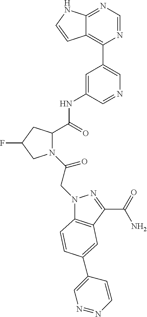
N1(C(CN2C3=C(C(C(N)=O)=N2)C=C(C2=CN=NC=C2)C=C3)=O)C(C(NC2=CC(C3=C4C(=NC=N3)NC=C4)=CN=C2)=O)CC(F)C1
